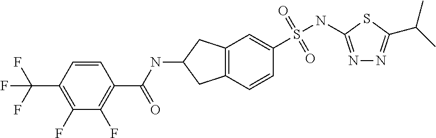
N1=C(NS(=O)(=O)C2=CC3=C(C=C2)CC(NC(C2=C(F)C(F)=C(C(F)(F)F)C=C2)=O)C3)SC(C(C)C)=N1
